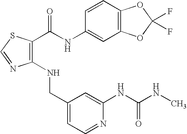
C1(CNC2=C(C(=O)NC3=CC4=C(C=C3)OC(F)(F)O4)SC=N2)=CC=NC(NC(NC)=O)=C1
